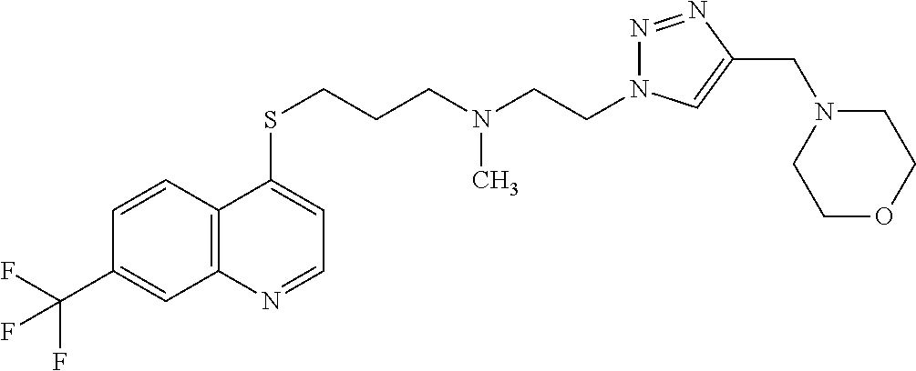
C12=C(C=CC(C(F)(F)F)=C1)C(SCCCN(CCN1N=NC(CN3CCOCC3)=C1)C)=CC=N2
